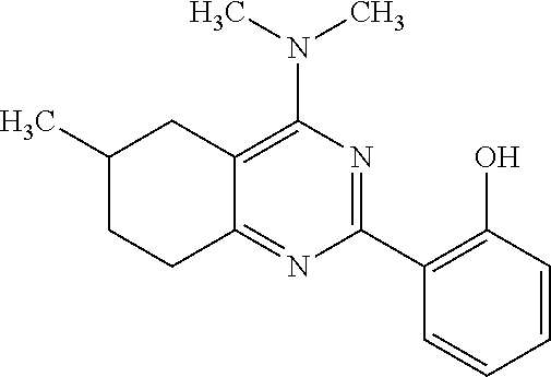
C1(C2=C(O)C=CC=C2)=NC(N(C)C)=C2C(=N1)CCC(C)C2
